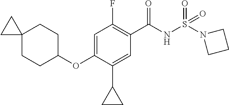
C1(F)=C(C(NS(N2CCC2)(=O)=O)=O)C=C(C2CC2)C(OC2CCC3(CC2)CC3)=C1
